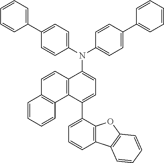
C1=CC=CC2=C1C1=C(C=C2)C(N(C2=CC=C(C3=CC=CC=C3)C=C2)C2=CC=C(C3=CC=CC=C3)C=C2)=CC=C1C1=CC=CC2=C1OC1=C2C=CC=C1
